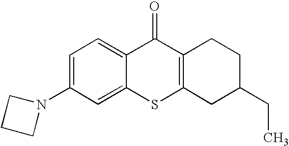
C1(N2CCC2)=CC=C2C(=C1)SC1=C(C2=O)CCC(CC)C1
